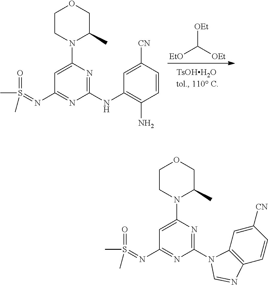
C1CN(C2=CC(N=S(C)(=O)C)=NC(NC3=C(N)C=CC([CN])=C3)=N2)C(C)CO1.[EtO]C([OEt])[OEt].C1CN(C2=CC(N=S(C)(=O)C)=NC(N3C4=C(C=CC([CN])=C4)N=C3)=N2)C(C)CO1
